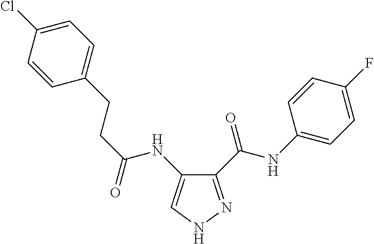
C(C(=O)NC1=CNN=C1C(NC1=CC=C(F)C=C1)=O)CC1=CC=C(Cl)C=C1
